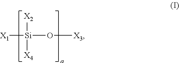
[X1][Si]([X2])([X4])O[X3]
